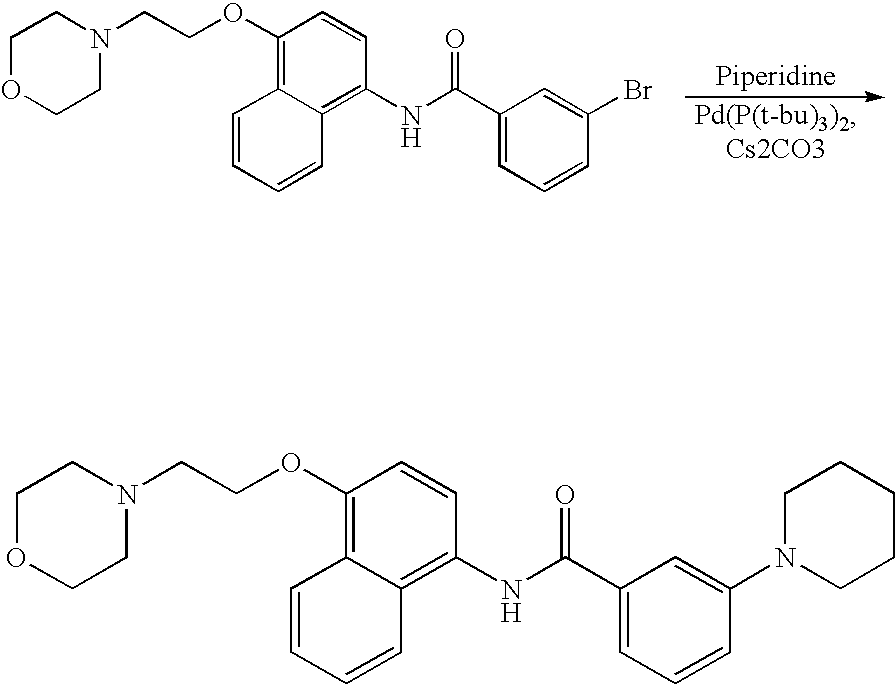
C1OCCN(CCOC2=C3C(=C(NC(C4=CC=CC(Br)=C4)=O)C=C2)C=CC=C3)C1.C1OCCN(CCOC2=C3C(=C(NC(C4=CC=CC(N5CCCCC5)=C4)=O)C=C2)C=CC=C3)C1
